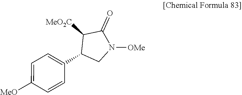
C1=C(C2CN([OMe])C(=O)C2[MeO2C])C=CC([MeO])=C1
